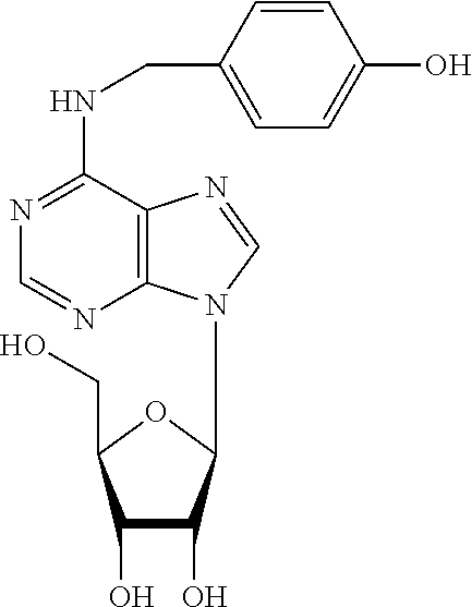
C1=CC(CNC2=NC=NC3=C2N=CN3C2C(O)C(O)C(CO)O2)=CC=C1O
